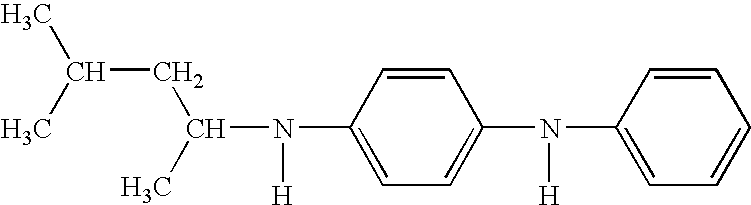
C1=CC(N(C2=CC=C(N([H])C(CC(C)C)C)C=C2)[H])=CC=C1
